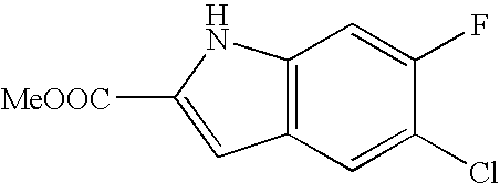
C12=C(C=C(Cl)C(F)=C1)C=C([MeOOC])N2
